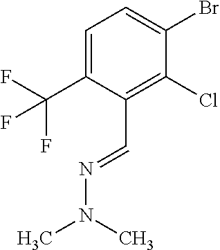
C1=C(C(F)(F)F)C(C=NN(C)C)=C(Cl)C(Br)=C1
